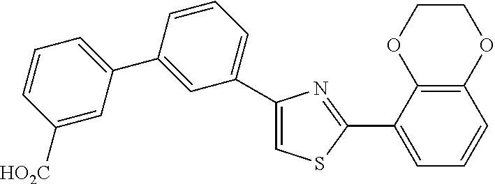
C1(C2=CC=CC([HO2C])=C2)=CC(C2=CSC(C3=CC=CC4=C3OCCO4)=N2)=CC=C1
